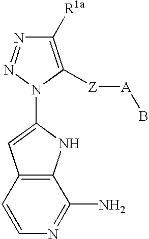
C1([R1a])=C([Z][A]B)N(C2=CC3=C(N2)C(N)=NC=C3)N=N1
